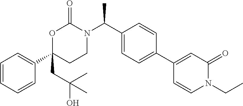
C1=CC=CC(C2(CC(O)(C)C)CCN(C(C3=CC=C(C4=CC(=O)N(CC)C=C4)C=C3)C)C(=O)O2)=C1
